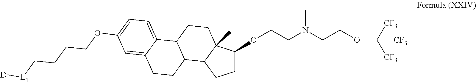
C1(OCCN(C)CCOC([CF3])([CF3])[CF3])C2(C)C(CC1)C1C(CC2)C2=CC=C(OCCCC[L1][D])C=C2CC1
